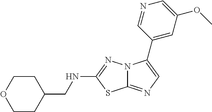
C1CC(CNC2=NN3C(=NC=C3C3=CC(OC)=CN=C3)S2)CCO1
